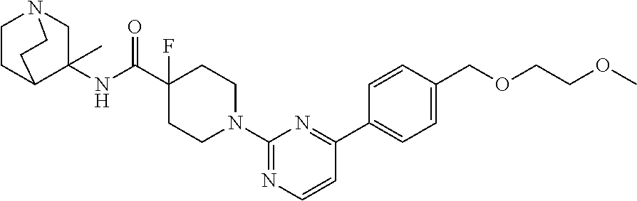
CC1(NC(C2(F)CCN(C3=NC=CC(C4=CC=C(COCCOC)C=C4)=N3)CC2)=O)C2CCN(C1)CC2
